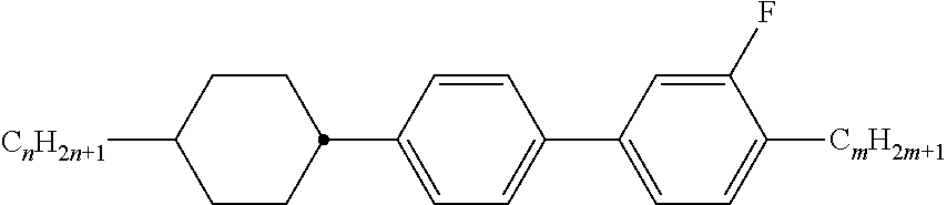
C1(C2CCC([CnH2n+1])CC2)=CC=C(C2=CC=C([CmH2m+1])C(F)=C2)C=C1
